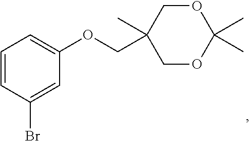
C1OC(C)(C)OCC1(C)COC1=CC=CC(Br)=C1
